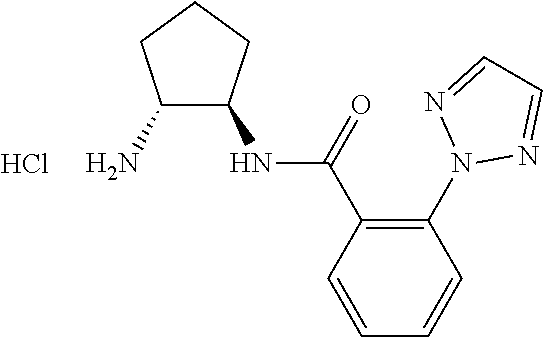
C1(N)C(NC(C2=C(N3N=CC=N3)C=CC=C2)=O)CCC1.Cl
